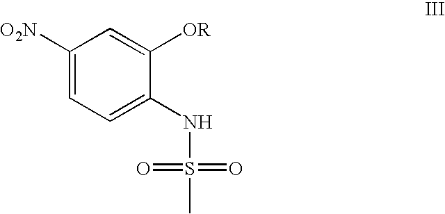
C1([O2N])=CC=C(NS(=O)(=O)C)C([OR])=C1
